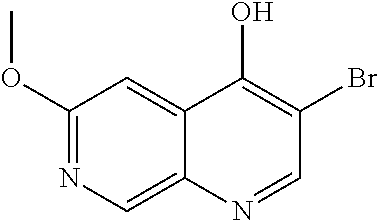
C1(OC)=NC=C2C(=C1)C(O)=C(Br)C=N2
